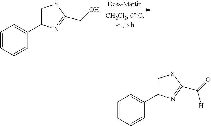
C1=CC=CC(C2=CSC(CO)=N2)=C1.C1=CC=CC(C2=CSC(C(=O)[H])=N2)=C1
